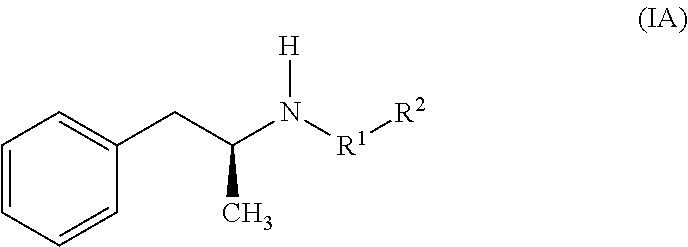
C1=CC=CC(CC(N([R1][R2])[H])C)=C1
